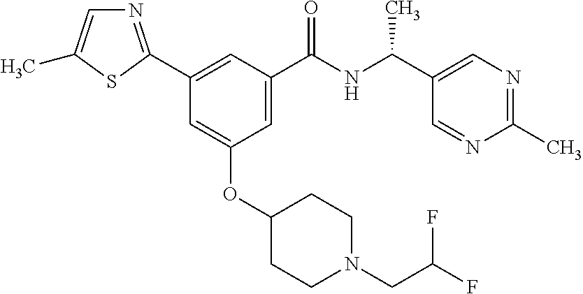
C1(C2=NC=C(C)S2)=CC(C(NC(C2=CN=C(C)N=C2)C)=O)=CC(OC2CCN(CC(F)F)CC2)=C1
